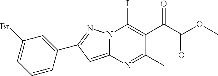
N12C(=CC(C3=CC(Br)=CC=C3)=N1)N=C(C)C(C(C(OC)=O)=O)=C2I
